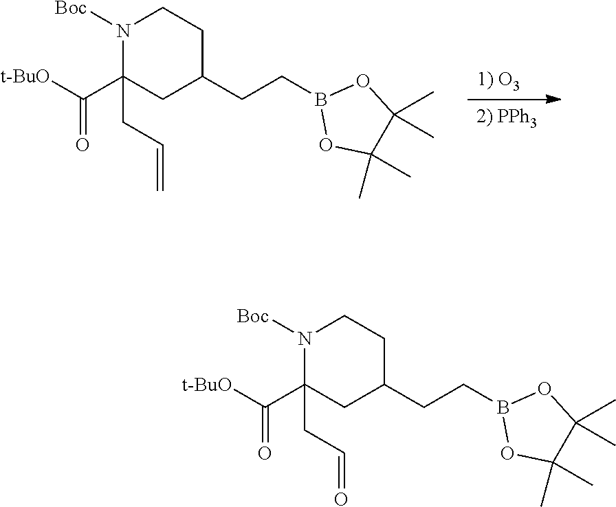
[1) O3].[2) PPh3].C1(C([t-BuO])=O)(CC=C)CC(CCB2OC(C)(C)C(C)(C)O2)CCN1[Boc].C1(C([t-BuO])=O)(CC=O)CC(CCB2OC(C)(C)C(C)(C)O2)CCN1[Boc]
